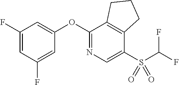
C1(OC2=NC=C(S(C(F)F)(=O)=O)C3=C2CCC3)=CC(F)=CC(F)=C1
